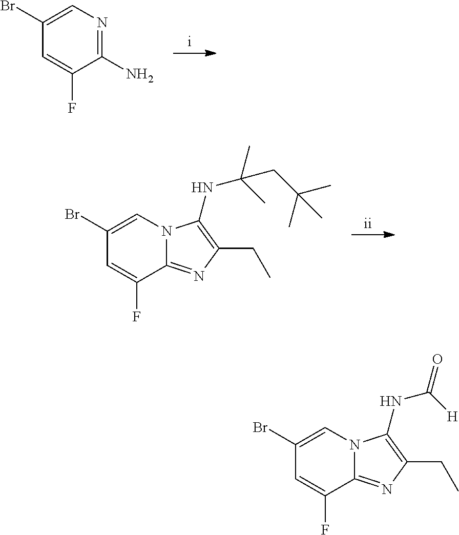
N12C(=NC(CC)=C1NC(=O)[H])C(F)=CC(Br)=C2.N1=C(N)C(F)=CC(Br)=C1.N12C(=NC(CC)=C1NC(C)(C)CC(C)(C)C)C(F)=CC(Br)=C2
